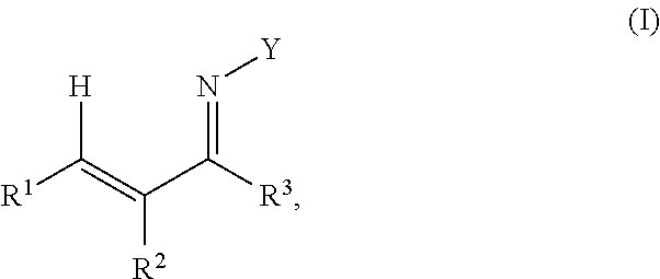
[R1]C(=C(C([R3])=N[Y])[R2])[H]
